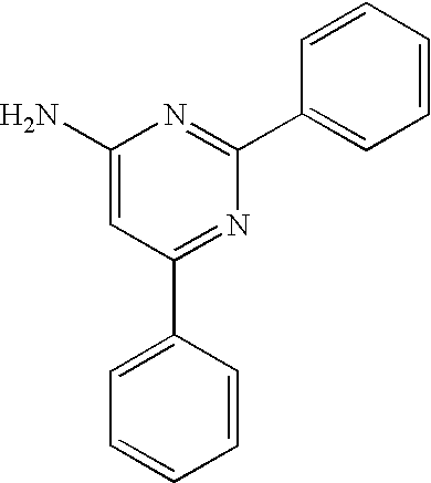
C1(N)=CC(C2=CC=CC=C2)=NC(C2=CC=CC=C2)=N1
